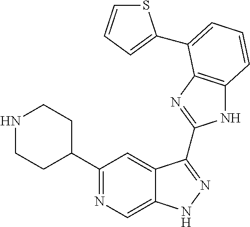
C1(C2=NC=C3C(=C2)C(C2=NC4=C(N2)C=CC=C4C2=CC=CS2)=NN3)CCNCC1
